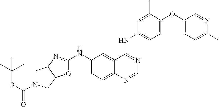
O(C1=CC=C(NC2=NC=NC3=CC=C(NC4=NC5C(O4)CN(C(=O)OC(C)(C)C)C5)C=C23)C=C1C)C1=CC=C(C)N=C1
